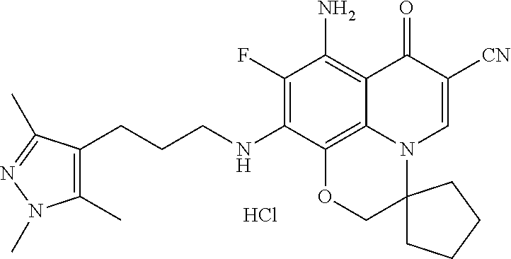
C1(F)=C(NCCCC2=C(C)N(C)N=C2C)C2=C3C(=C1N)C(=O)C([CN])=CN3C1(CO2)CCCC1.Cl
